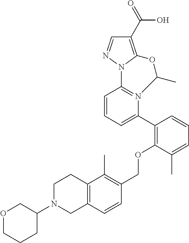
C1=CC=C(C2=C(OCC3=C(C)C4=C(C=C3)CN(C3COCCC3)CC4)C(C)=CC=C2)N2=C1N1N=CC(C(=O)O)=C1OC2C
